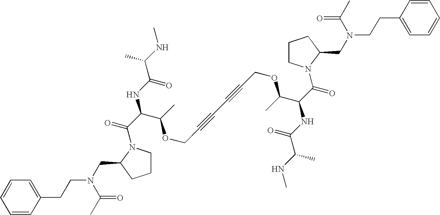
C1=CC=CC(CCN(CC2N(C(C(NC(C(NC)C)=O)C(C)OCC#CC#CCOC(C(C(=O)N3CCCC3CN(CCC3=CC=CC=C3)C(=O)C)NC(C(NC)C)=O)C)=O)CCC2)C(C)=O)=C1
